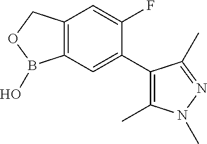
C12=C(COB1O)C=C(F)C(C1=C(C)N(C)N=C1C)=C2
